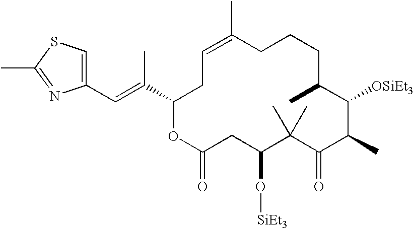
C1(C=C(C2CC=C(C)CCCC(C)C([OSiEt3])C(C)C(=O)C(C)(C)C(O[SiEt3])CC(=O)O2)C)=CSC(C)=N1
